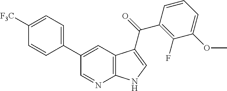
C12=C(C=C(C3=CC=C([F3C])C=C3)C=N1)C(C(C1=C(F)C(OC)=CC=C1)=O)=CN2
